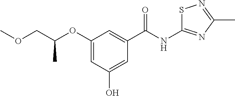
C1(OC(COC)C)=CC(O)=CC(C(NC2=NC(C)=NS2)=O)=C1
